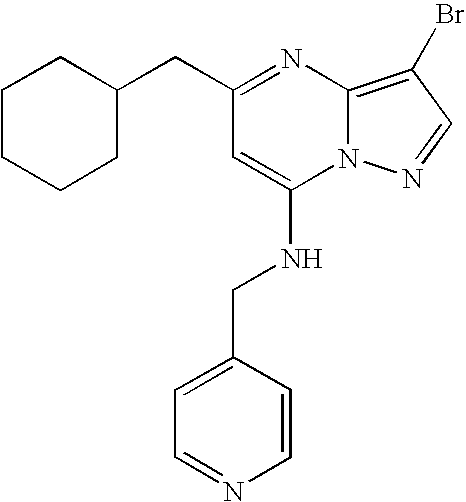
C(C1=NC2=C(Br)C=NN2C(NCC2=CC=NC=C2)=C1)C1CCCCC1
